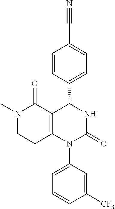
C1=CC(C2C3=C(CCN(C)C3=O)N(C3=CC=CC([CF3])=C3)C(=O)N2)=CC=C1C#N
